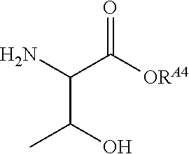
NC(C([ORA4])=O)C(O)C
